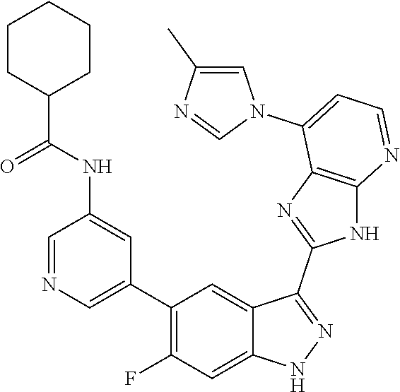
C1=NC=C(C2=C(F)C=C3C(=C2)C(C2=NC4=C(N2)N=CC=C4N2C=C(C)N=C2)=NN3)C=C1NC(=O)C1CCCCC1
